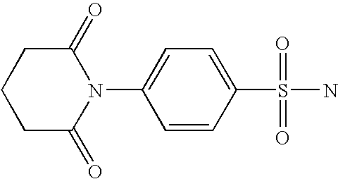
C1C(=O)N(C2=CC=C(S(=O)(=O)N)C=C2)C(=O)CC1
